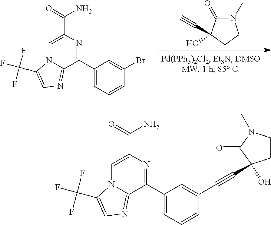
N1(C)C(=O)C(C#C)(O)CC1.N12C=C(C(=O)N)N=C(C3=CC=CC(Br)=C3)C1=NC=C2C(F)(F)F.N12C=C(C(=O)N)N=C(C3=CC=CC(C#CC4(O)CCN(C)C4=O)=C3)C1=NC=C2C(F)(F)F
